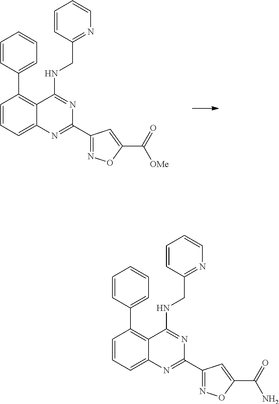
C1=CC=C2C(=C1C1=CC=CC=C1)C(NCC1=NC=CC=C1)=NC(C1=NOC(C([OMe])=O)=C1)=N2.C1=CC=C2C(=C1C1=CC=CC=C1)C(NCC1=NC=CC=C1)=NC(C1=NOC(C(N)=O)=C1)=N2
